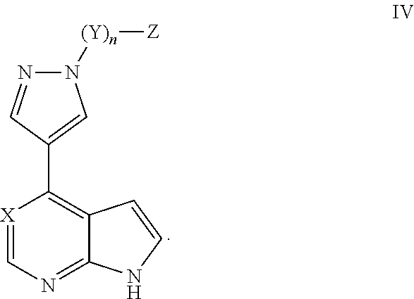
[X]1=CN=C2C(=C1C1=CN([(Y)n][Z])N=C1)C=CN2
